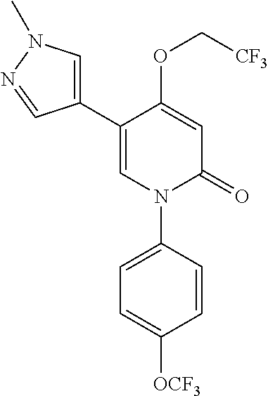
C1=C(OC[CF3])C(C2=CN(C)N=C2)=CN(C2=CC=C([OCF3])C=C2)C1=O
